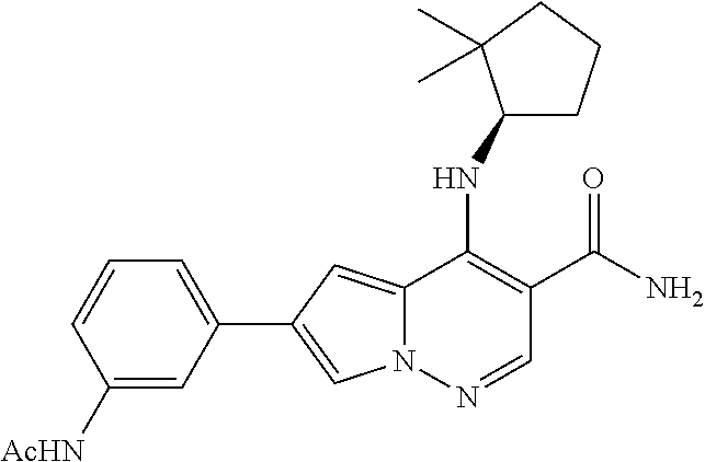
C1(C2=CN3C(=C2)C(NC2CCCC2(C)C)=C(C(N)=O)C=N3)=CC=CC([AcHN])=C1
